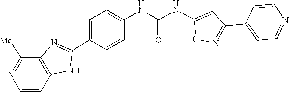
C1=C(C2=NOC(NC(NC3=CC=C(C4=NC5=C(N4)C=CN=C5[Me])C=C3)=O)=C2)C=CN=C1
